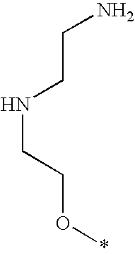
N(CCO*)CCN
